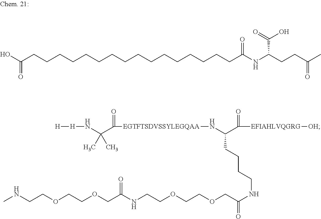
OC(CCCCCCCCCCCCCCCCC(NC(CCC(C)=O)C(=O)O)=O)=O.N(CCOCCOCC(NCCOCCOCC(NCCCCC(N[EGTFTSDVSSYLEGQAA]C(=O)C(N[H][H])(C)C)C(=O)[EFIAHLVQGRG][OH])=O)=O)C
